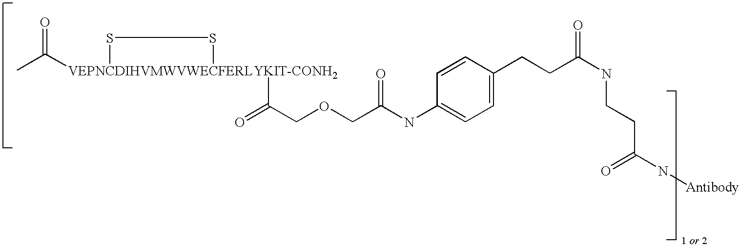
CC([VEPNCDIHVMWVWECFERLYKIT-CONH2]1(C(=O)COCC(NC2=CC=C(CCC(NCCC(N[Antibody])=O)=O)C=C2)=O)SS1)=O
